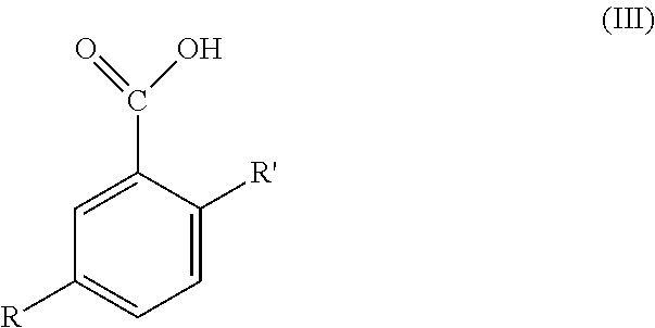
C1=C(C(O)=O)C([R'])=CC=C1[R]
